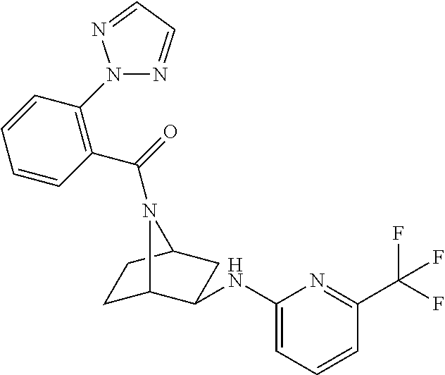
C1(NC2C3CCC(C2)N3C(=O)C2=C(N3N=CC=N3)C=CC=C2)=CC=CC(C(F)(F)F)=N1
